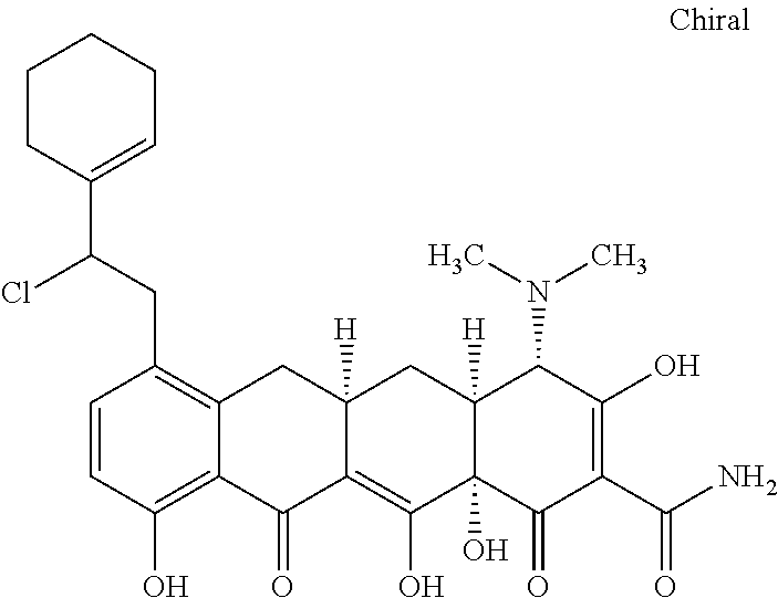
C1=CC(O)=C2C(=C1CC(C1=CCCCC1)Cl)CC1([H])C(=C(O)C3(O)C([H])(C1)C(N(C)C)C(O)=C(C(N)=O)C3=O)C2=O
